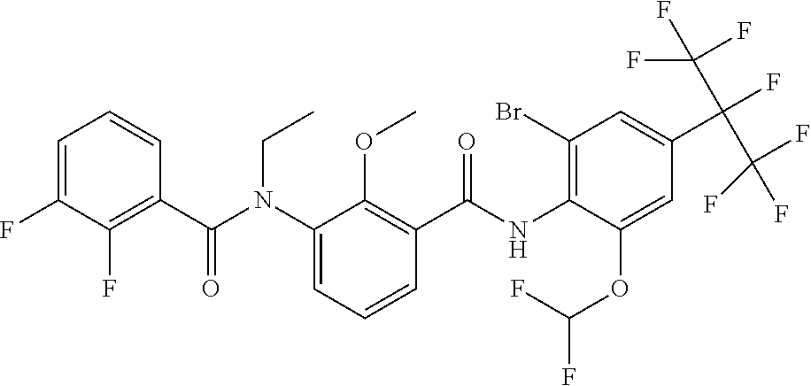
C1=C(F)C(F)=C(C(N(C2=CC=CC(C(NC3=C(Br)C=C(C(F)(C(F)(F)F)C(F)(F)F)C=C3OC(F)F)=O)=C2OC)CC)=O)C=C1
